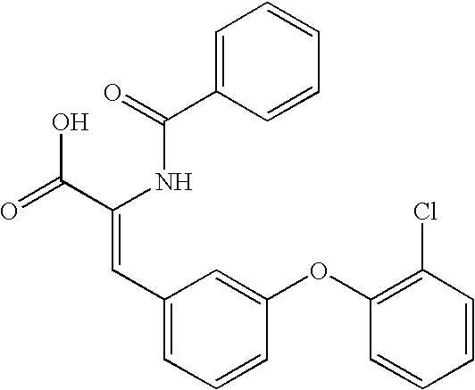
C1(C=C(C(=O)O)NC(C2=CC=CC=C2)=O)=CC=CC(OC2=C(Cl)C=CC=C2)=C1
